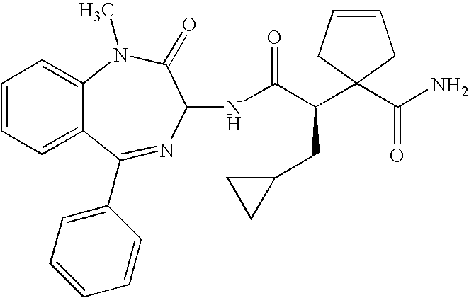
C1=CC=C2C(=C1)N(C)C(=O)C(NC(C(CC1CC1)C1(C(N)=O)CC=CC1)=O)N=C2C1=CC=CC=C1
